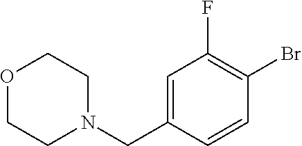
O1CCN(CC2=CC(F)=C(Br)C=C2)CC1
